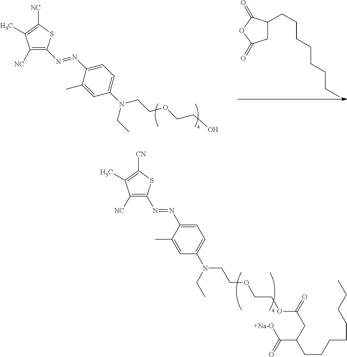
C1([NC])=C(N=NC2=CC=C(N(CC)CCOCCOC(=O)CC(C(=O)[+Na-O])CCCCCCCC)C=C2C)SC([CN])=C1C.C1([NC])=C(N=NC2=CC=C(N(CCOCCO)CC)C=C2C)SC([NC])=C1C.C1C(CCCCCCCC)C(=O)OC1=O
